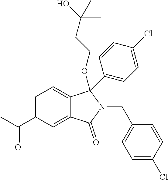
C1=C(C(C)=O)C=C2C(=C1)C(OCCC(O)(C)C)(C1=CC=C(Cl)C=C1)N(CC1=CC=C(Cl)C=C1)C2=O
